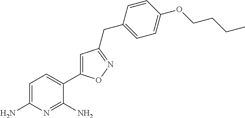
C1=C(N)N=C(N)C(C2=CC(CC3=CC=C(OCCCC)C=C3)=NO2)=C1
